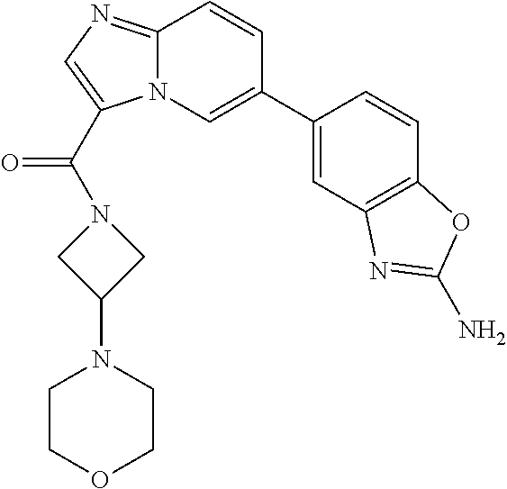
N12C(=NC=C1C(=O)N1CC(N3CCOCC3)C1)C=CC(C1=CC3=C(C=C1)OC(N)=N3)=C2
